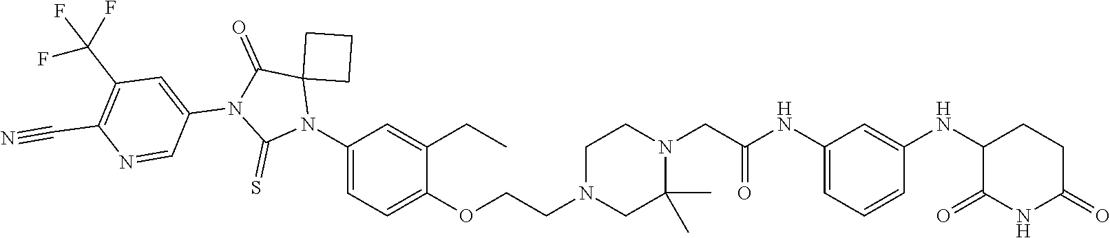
C1(=O)C(NC2=CC(NC(=O)CN3C(C)(C)CN(CCOC4=CC=C(N5C(=S)N(C6=CC(C(F)(F)F)=C(C#N)N=C6)C(=O)C56CCC6)C=C4CC)CC3)=CC=C2)CCC(=O)N1
